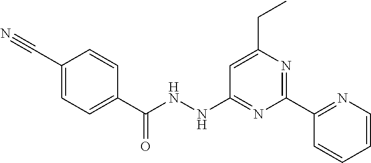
C1(C#N)=CC=C(C(NNC2=NC(C3=NC=CC=C3)=NC(CC)=C2)=O)C=C1
